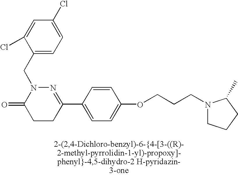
N1=C(C2=CC=C(OCCCN3CCCC3C)C=C2)CCC(=O)N1CC1=CC=C(Cl)C=C1Cl
